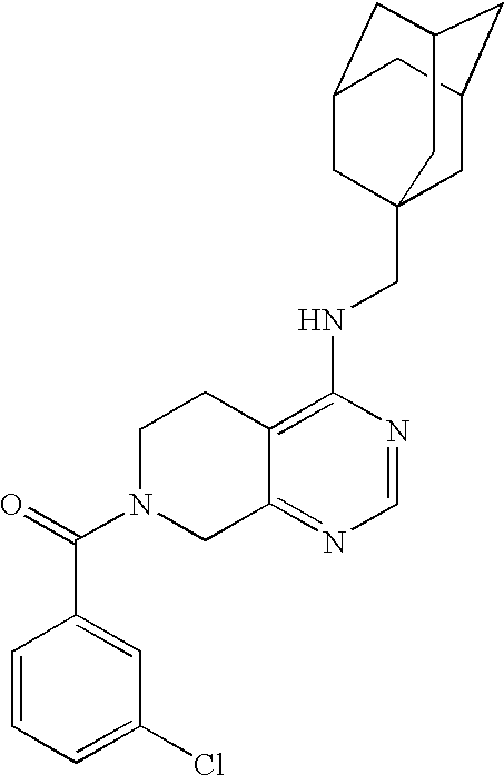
C12=C(NCC34CC5CC(CC(C3)C5)C4)N=CN=C1CN(C(=O)C1=CC(Cl)=CC=C1)CC2
